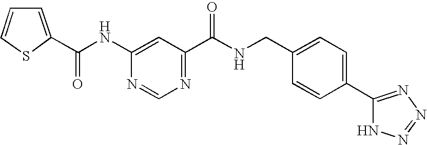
C1(C(NC2=CC(C(NCC3=CC=C(C4=NN=NN4)C=C3)=O)=NC=N2)=O)=CC=CS1
